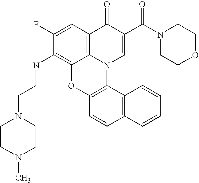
C1(F)=CC2=C3C(=C1NCCN1CCN(C)CC1)OC1=C(N3C=C(C(N3CCOCC3)=O)C2=O)C2=C(C=C1)C=CC=C2
